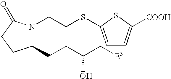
N1(CCSC2=CC=C([COOH])S2)C(CCC(C[E3])O)CCC1=O
